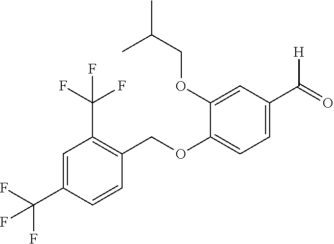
C1(C(=O)[H])=CC=C(OCC2=C(C(F)(F)F)C=C(C(F)(F)F)C=C2)C(OCC(C)C)=C1
